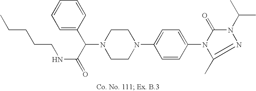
N1(C(C(=O)NCCCCC)C2=CC=CC=C2)CCN(C2=CC=C(N3C(=O)N(C(C)C)N=C3C)C=C2)CC1
